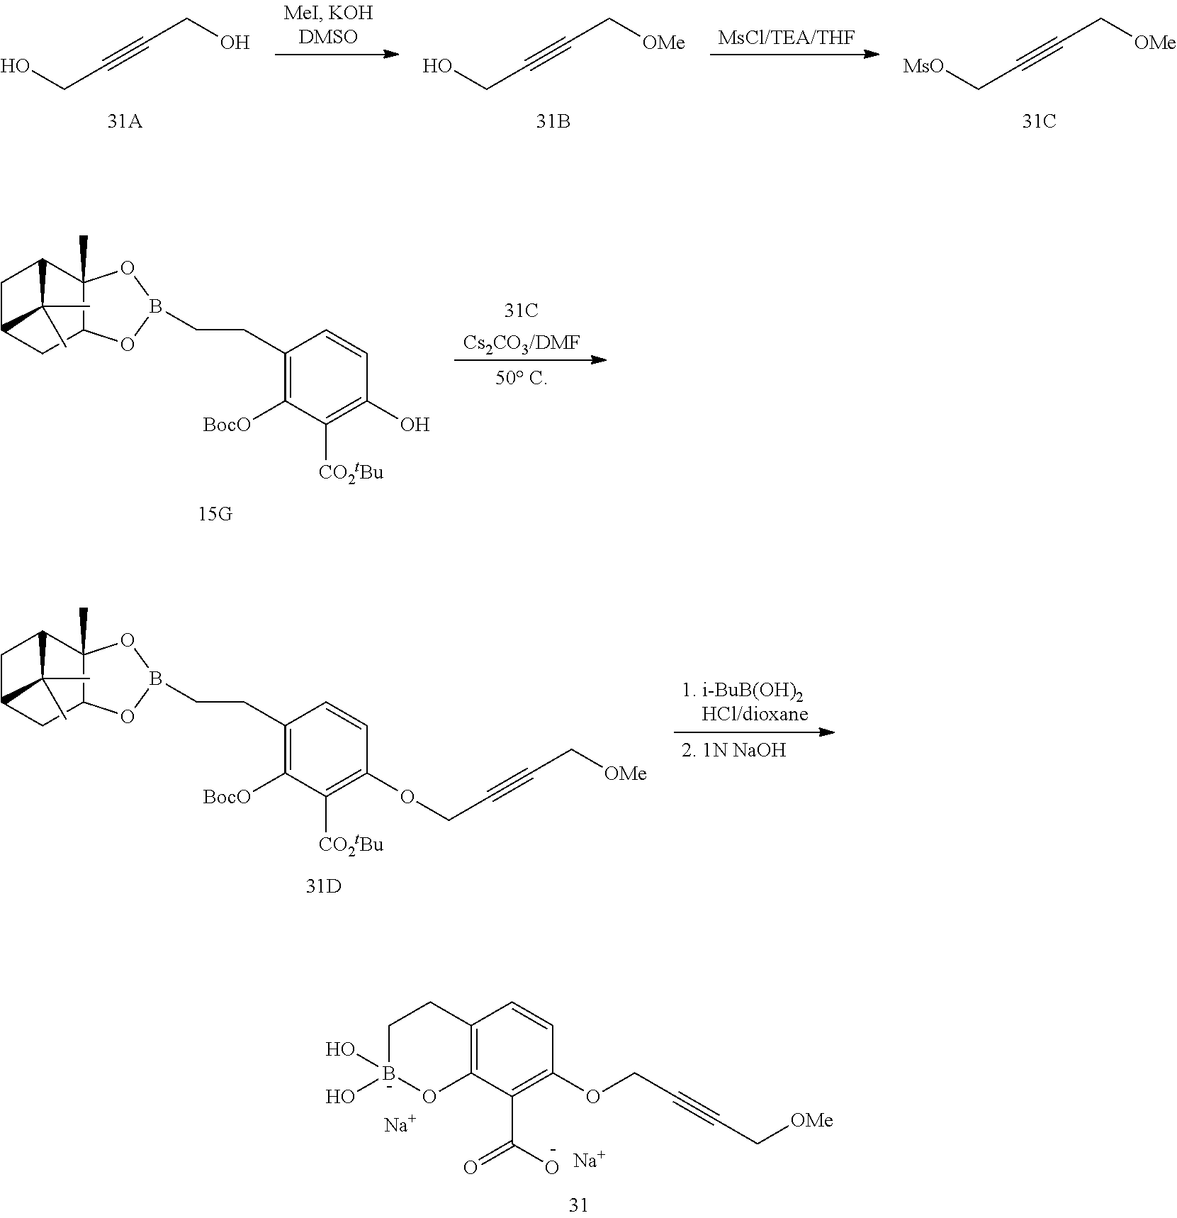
C(CC1=C([BocO])C([CO2tBu])=C(O)C=C1)B1OC2CC3CC(C2(C)O1)C3(C)C.[Cs2CO3/DMF].C(CC1=C([BocO])C([CO2tBu])=C(OCC#CC[OMe])C=C1)B1OC2CC3CC(C2(C)O1)C3(C)C.OCC#CCO.OCC#CC[OMe].[MsO]CC#CC[OMe].[Na].[Na].C1(OCC#CC[OMe])=C(C(O)=O)C2=C(C=C1)CCB(O)(O)O2
